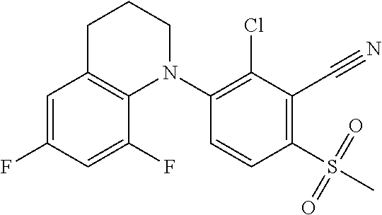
C1=C(F)C=C(F)C2=C1CCCN2C1=C(Cl)C(C#N)=C(S(=O)(=O)C)C=C1
